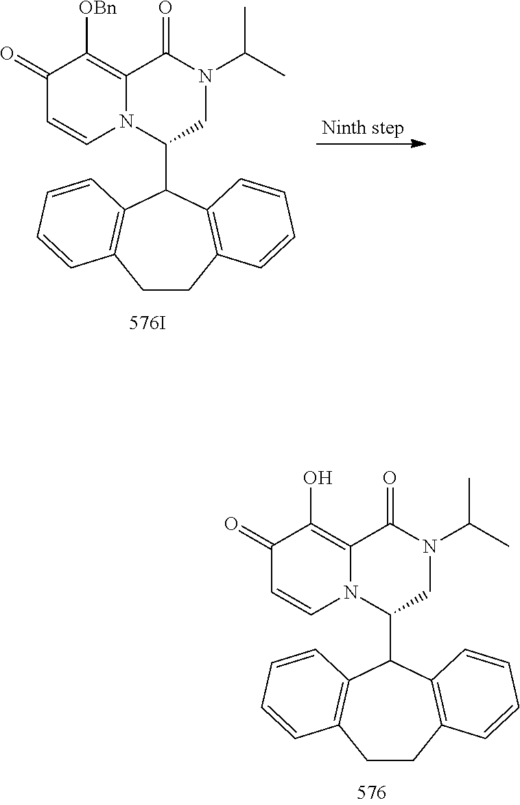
C1CC2=C(C(C3CN(C(C)C)C(=O)C4=C([OBn])C(=O)C=CN34)C3=C1C=CC=C3)C=CC=C2.C1CC2=C(C(C3CN(C(C)C)C(=O)C4=C(O)C(=O)C=CN34)C3=C1C=CC=C3)C=CC=C2
